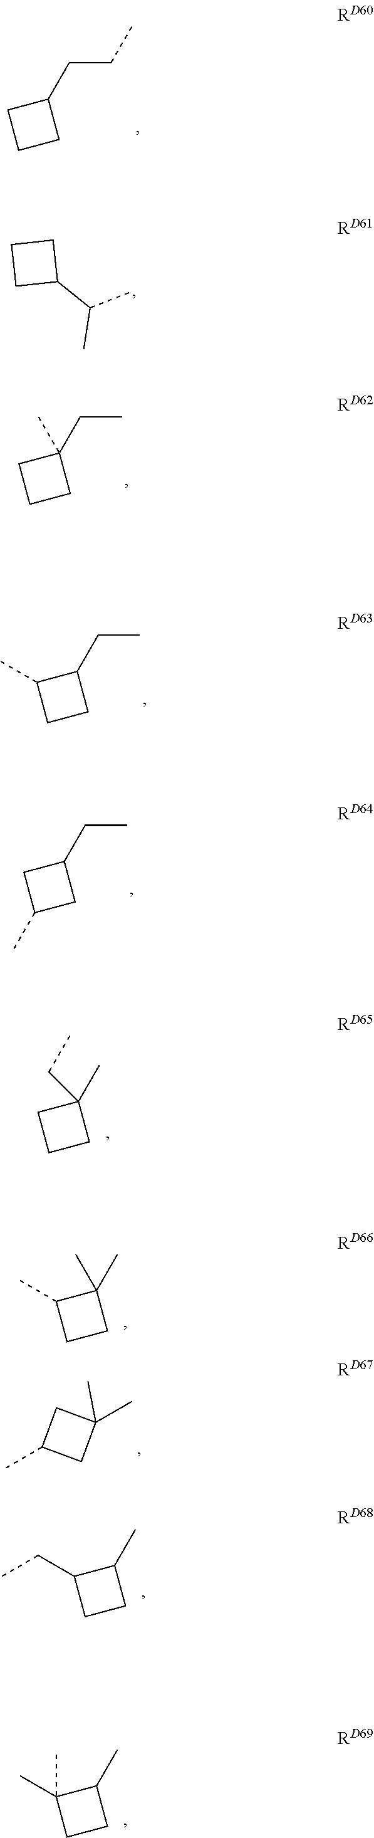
C1(CCC)CCC1.C1CCC1C(C)C.C1(CC)(C)CCC1.C1(CC)C(C)CC1.C1(CC)CC(C)C1.C1(C)(CC)CCC1.C1(C)(C)C(C)CC1.C1(C)C(CC)CC1.C1(C)C(C)(C)CC1.C1C(C)CC1(C)C
